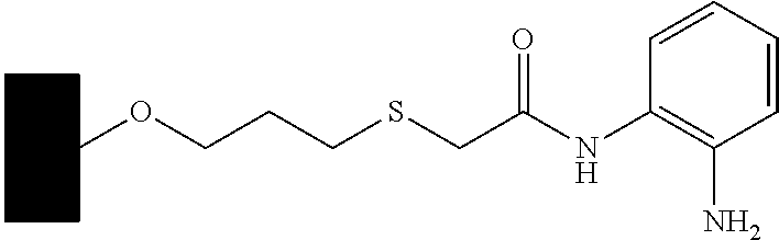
C1CCCC(OCCCSCC(NC2=C(N)C=CC=C2)=O)C1
